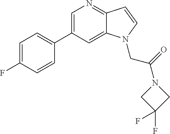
C1=C(C2=CC=C(F)C=C2)C=C2C(=N1)C=CN2CC(N1CC(F)(F)C1)=O
